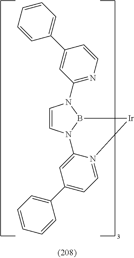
C1=CN2B(N1C1=NC=CC(C3=CC=CC=C3)=C1)[Ir]N1=CC=C(C3=CC=CC=C3)C=C21
